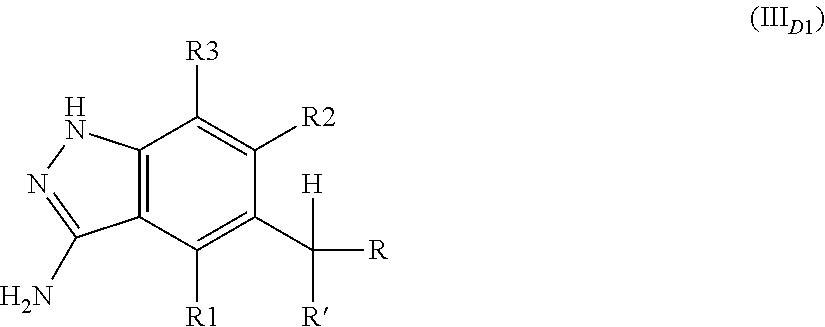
C12=C(C([R1])=C(C([R])([R])[H])C([R2])=C1[R3])C(N)=NN2
